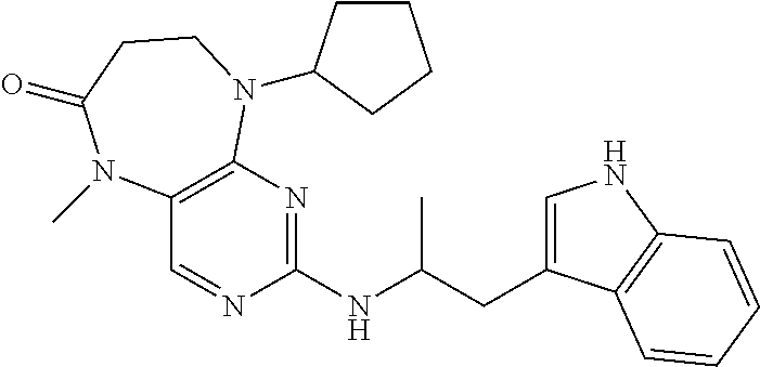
C1(NC(C)CC2=CNC3=C2C=CC=C3)=NC2=C(C=N1)N(C)C(=O)CCN2C1CCCC1
